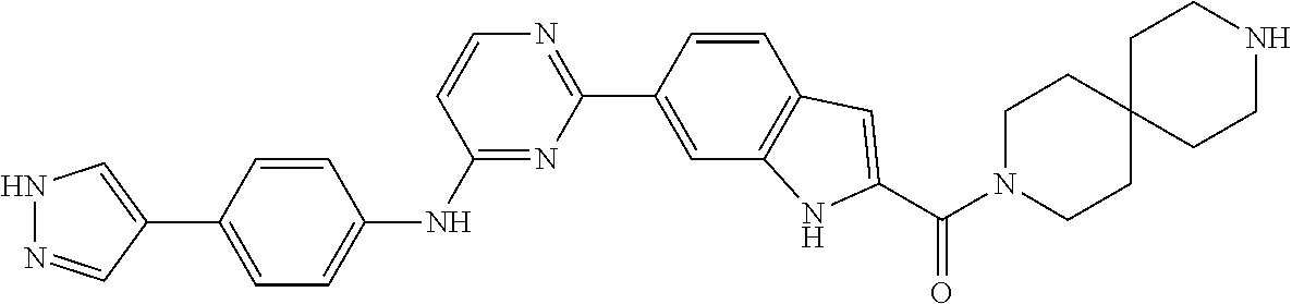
N1N=CC(C2=CC=C(NC3=NC(C4=CC5=C(C=C4)C=C(C(N4CCC6(CC4)CCNCC6)=O)N5)=NC=C3)C=C2)=C1
